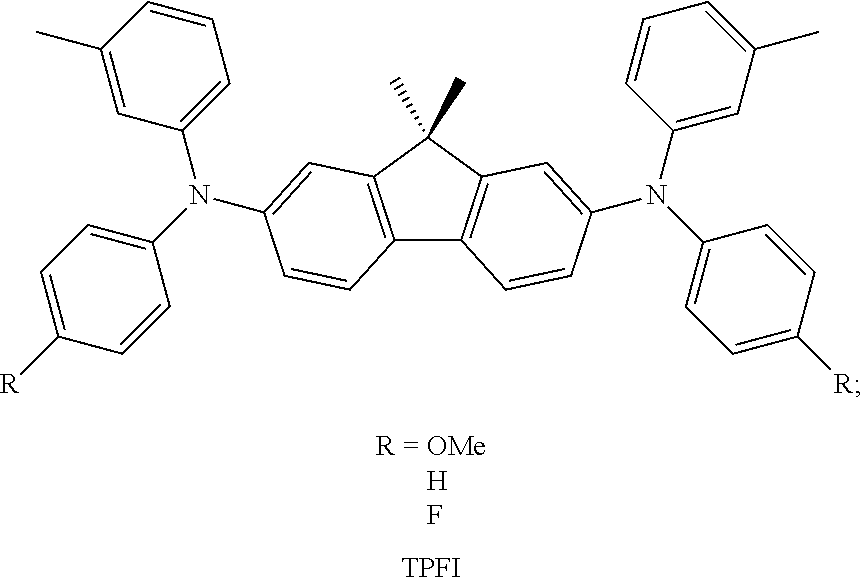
C12=C(C(C)(C)C3=C1C=CC(N(C1=CC(C)=CC=C1)C1=CC=C([R])C=C1)=C3)C=C(N(C1=CC=CC(C)=C1)C1=CC=C([R])C=C1)C=C2.[TPFI]
